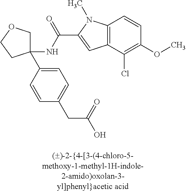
C1(NC(=O)C2=CC3=C(N2C)C=CC(OC)=C3Cl)(C2=CC=C(CC(=O)O)C=C2)COCC1
